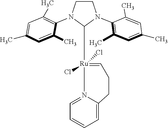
C1([Ru]2(Cl)(Cl)=CCCC3=CC=CC=N23)N(C2=C(C)C=C(C)C=C2C)CCN1C1=C(C)C=C(C)C=C1C
